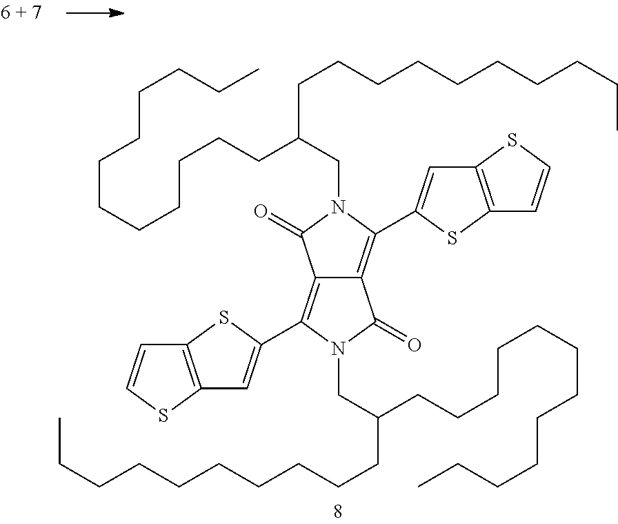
C12=C(C3=CC4=C(S3)C=CS4)N(CC(CCCCCCCCCCCC)CCCCCCCCCC)C(=O)C1=C(C1=CC3=C(S1)C=CS3)N(CC(CCCCCCCCCCCC)CCCCCCCCCC)C2=O
